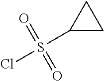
C1(S(=O)(=O)Cl)CC1
